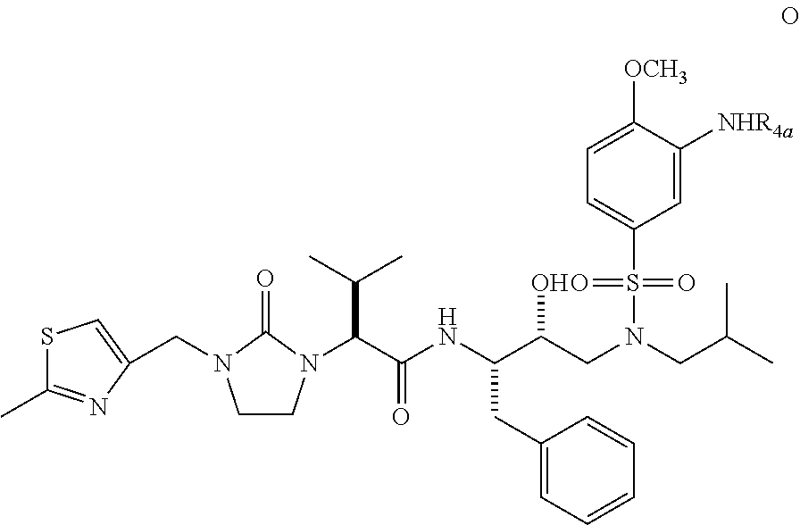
C1CN(C(C(NC(C(CN(CC(C)C)S(=O)(C2=CC=C([OCH3])C([NHR4a])=C2)=O)O)CC2=CC=CC=C2)=O)C(C)C)C(=O)N1CC1=CSC(C)=N1
